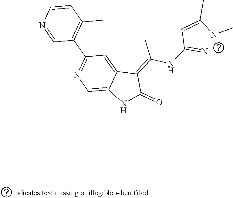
N1=CC(C2=NC=C3C(=C2)C(=C(NC(=N)C=C(NC)C)C)C(=O)N3)=C(C)C=C1
